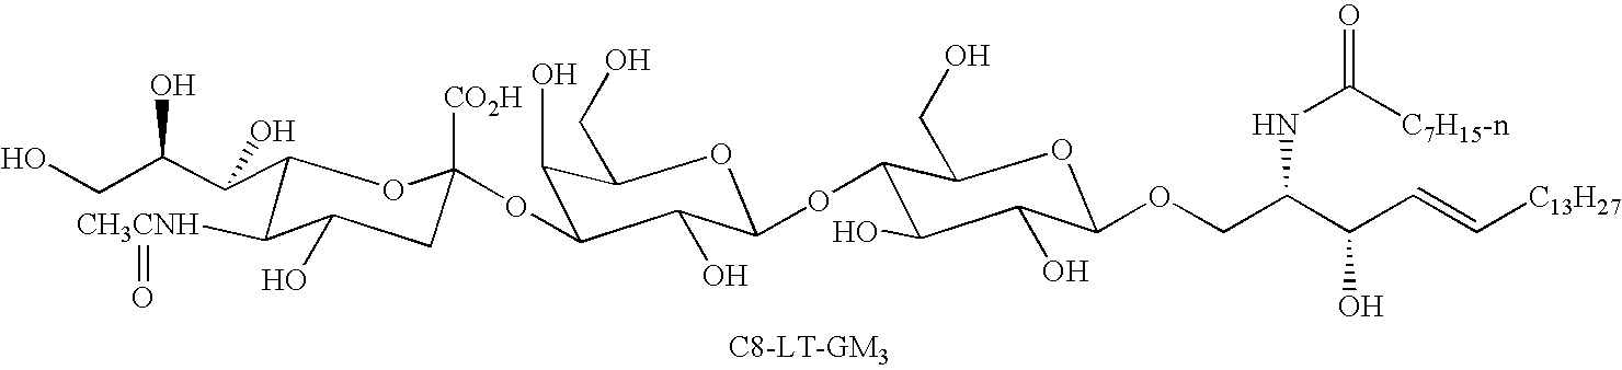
C1C([CO2H])(OC2C(O)C(CO)OC(OC3C(O)C(O)C(OCC(C(C=C[C13H27])O)NC([C7H15-n])=O)OC3CO)C2O)OC(C(C(CO)O)O)C([CH3CNH]=O)C1O
